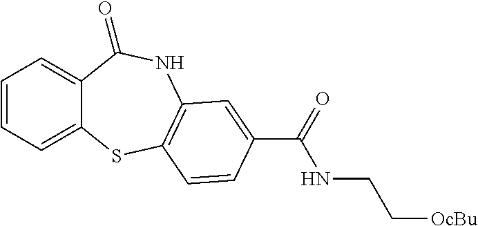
C1=CC=C2C(=C1)C(=O)NC1=C(S2)C=CC(C(=O)NCC[OcBu])=C1
